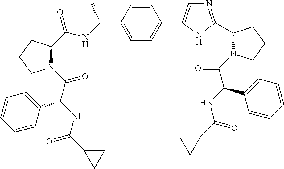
C1=C(C(NC(C2N(C(C(NC(C3CC3)=O)C3=CC=CC=C3)=O)CCC2)=O)C)C=CC(C2=CN=C(C3N(C(C(C4=CC=CC=C4)NC(=O)C4CC4)=O)CCC3)N2)=C1
